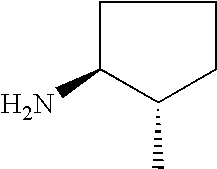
C1C(N)C(C)CC1
